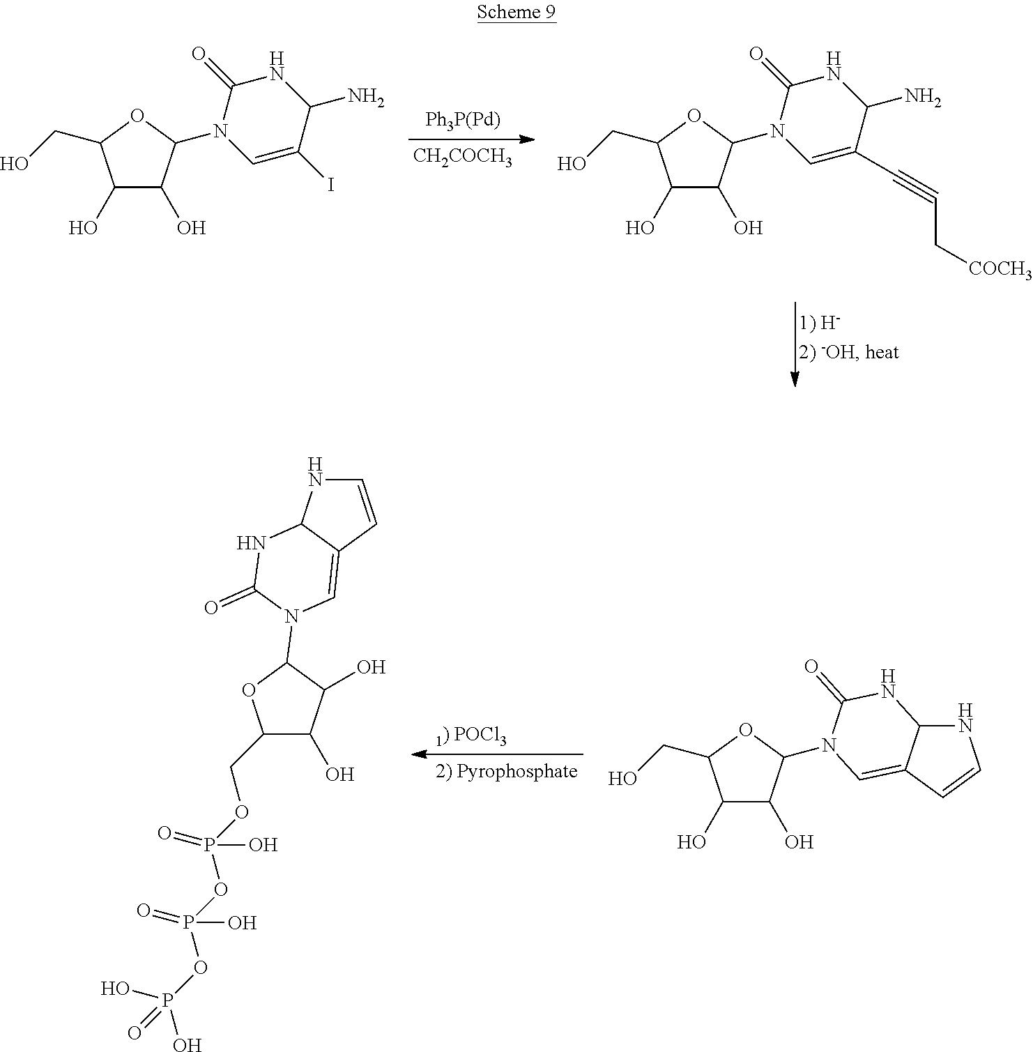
[Ph3P(Pd)].[CH2COCH3].C1(O)C(O)C(N2C=C(I)C(N)NC2=O)OC1CO.C1(O)C(O)C(N2C=C(C#CC[COCH3])C(N)NC2=O)OC1CO.C1=CC2=CN(C3C(O)C(O)C(COP(OP(OP(O)(O)=O)(=O)O)(=O)O)O3)C(=O)NC2N1.C1(O)C(O)C(N2C(=O)NC3NC=CC3=C2)OC1CO
